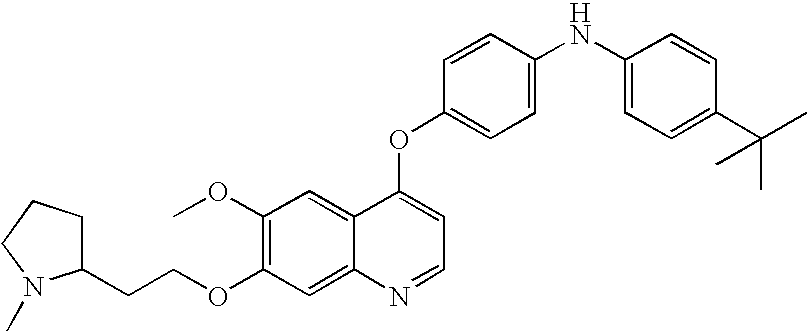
C1=CC(OC2=CC=NC3=CC(OCCC4CCCN4C)=C(OC)C=C23)=CC=C1NC1=CC=C(C(C)(C)C)C=C1
